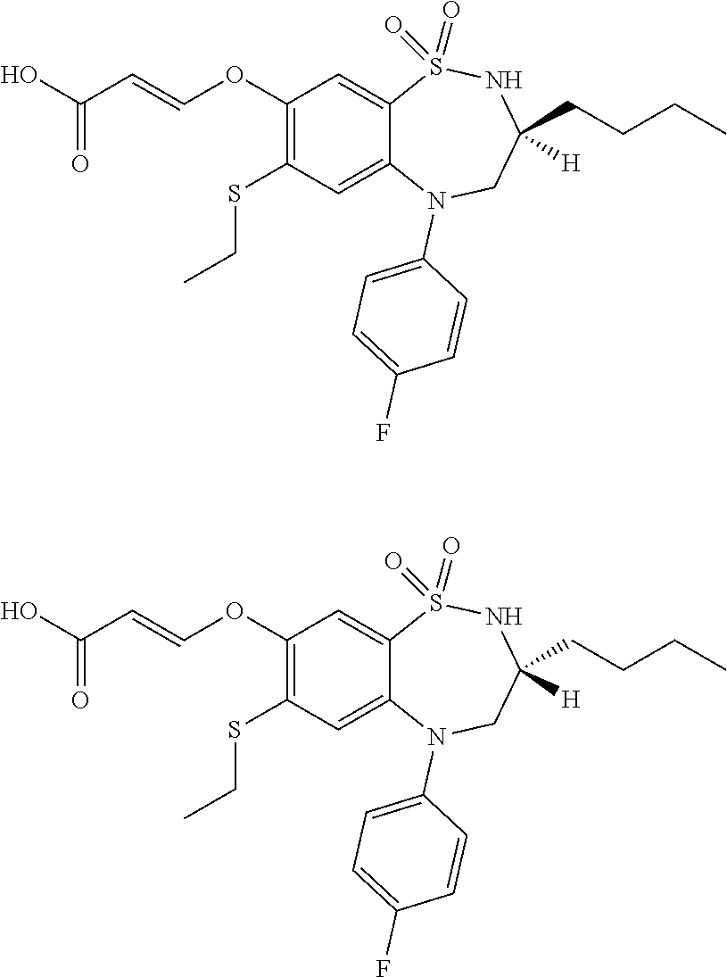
C1(OC=CC(O)=O)=C(SCC)C=C2C(=C1)S(=O)(=O)NC(CCCC)([H])CN2C1=CC=C(F)C=C1.C1(OC=CC(O)=O)=C(SCC)C=C2C(=C1)S(=O)(=O)NC(CCCC)([H])CN2C1=CC=C(F)C=C1
